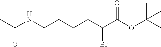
CC(NCCCCC(C(OC(C)(C)C)=O)Br)=O
